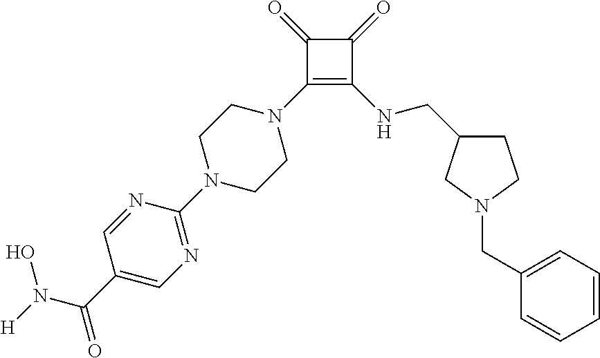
C1(C(N([H])O)=O)=CN=C(N2CCN(C3=C(NCC4CCN(CC5=CC=CC=C5)C4)C(=O)C3=O)CC2)N=C1
